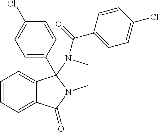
C12=CC=CC=C1C1(C3=CC=C(Cl)C=C3)N(C2=O)CCN1C(=O)C1=CC=C(Cl)C=C1
